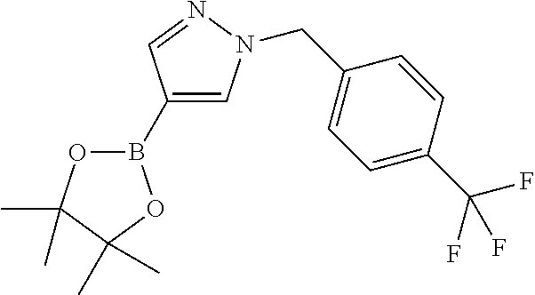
B1(C2=CN(CC3=CC=C(C(F)(F)F)C=C3)N=C2)OC(C)(C)C(C)(C)O1
